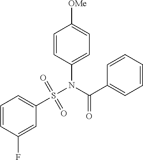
C1=CC(F)=CC(S(N(C(C2=CC=CC=C2)=O)C2=CC=C([OMe])C=C2)(=O)=O)=C1
